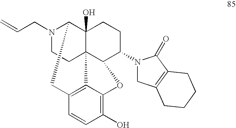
N1(CC=C)CCC23C4(O)C1CC1=C2C(=C(O)C=C1)OC3C(N1CC2=C(C1=O)CCCC2)CC4
